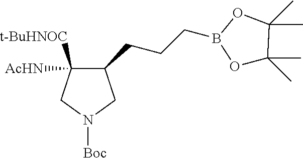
C1(CCCB2OC(C)(C)C(C)(C)O2)C([AcHN])([t-BuHNOC])CN([Boc])C1
